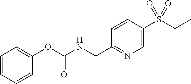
C1=CC=CC(OC(NCC2=NC=C(S(CC)(=O)=O)C=C2)=O)=C1
